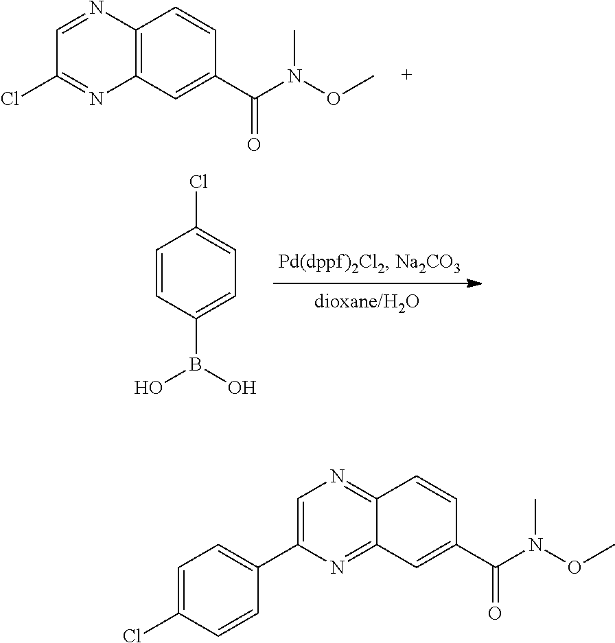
C1=CC(B(O)O)=CC=C1Cl.C1=NC2=C(N=C1Cl)C=C(C(N(OC)C)=O)C=C2.C1=C(C2=CC=C(Cl)C=C2)N=C2C(=N1)C=CC(C(N(OC)C)=O)=C2
